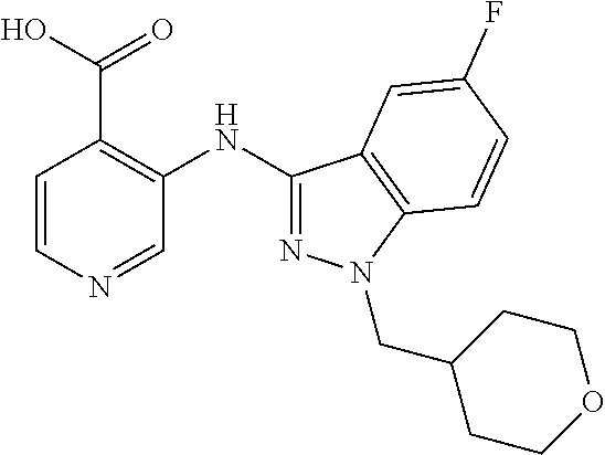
C1=CN=CC(NC2=NN(CC3CCOCC3)C3=C2C=C(F)C=C3)=C1C(O)=O
